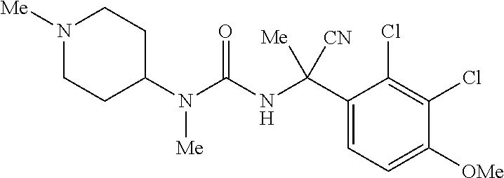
C1(N(C(NC(C2=CC=C([OMe])C(Cl)=C2Cl)([CN])[Me])=O)[Me])CCN([Me])CC1
